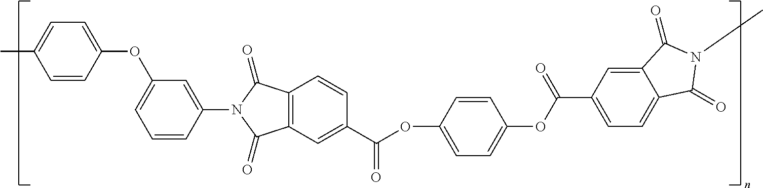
C1=CC(OC2=CC=CC(N3C(=O)C4=C(C3=O)C=C(C(=O)OC3=CC=C(OC(C5=CC=C6C(=C5)C(=O)N(C)C6=O)=O)C=C3)C=C4)=C2)=CC=C1C
